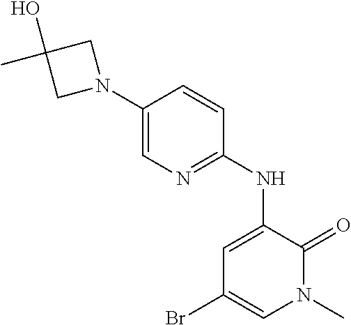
C1(N2CC(C)(O)C2)=CN=C(NC2=CC(Br)=CN(C)C2=O)C=C1
